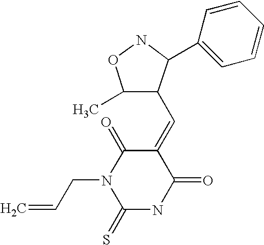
C1(=CC2C(C)ONC2C2=CC=CC=C2)C(=O)N(CC=C)C(=S)NC1=O
